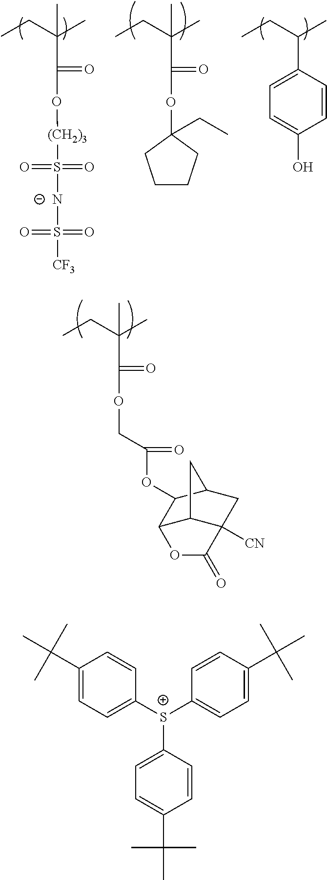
CCC(C)(C)C(=O)OCC(=O)OC1C2C3C([CN])(CC1C3)C(=O)O2.CCC(C)(C)C(=O)O[(CH2)3]S(=O)(=O)[N-]S(=O)(=O)[CF3].CCC(C)(C)C(=O)OC1(CC)CCCC1.CCC(C)C1=CC=C(O)C=C1.C1=CC([S+](C2=CC=C(C(C)(C)C)C=C2)C2=CC=C(C(C)(C)C)C=C2)=CC=C1C(C)(C)C
